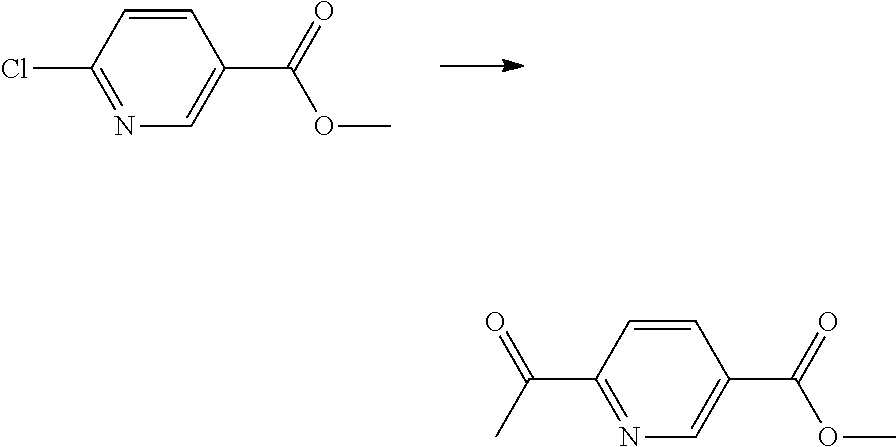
C1=CC(Cl)=NC=C1C(=O)OC.C1=CC(C(C)=O)=NC=C1C(=O)OC
